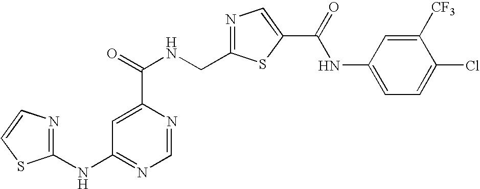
C1=NC(C(=O)NCC2=NC=C(C(NC3=CC=C(Cl)C([CF3])=C3)=O)S2)=CC(NC2=NC=CS2)=N1
